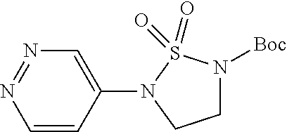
C1(N2CCN([Boc])S2(=O)=O)=CN=NC=C1
